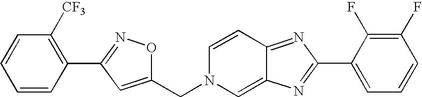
C1=CC2=NC(C3=CC=CC(F)=C3F)=NC2=CN1CC1=CC(C2=C([CF3])C=CC=C2)=NO1
